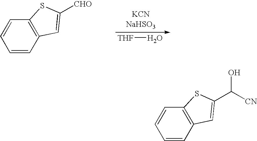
[THF]O.C1=CC2=C(C=C1)SC([CHO])=C2.C1=CC2=C(C=C1)SC(C([CN])O)=C2
